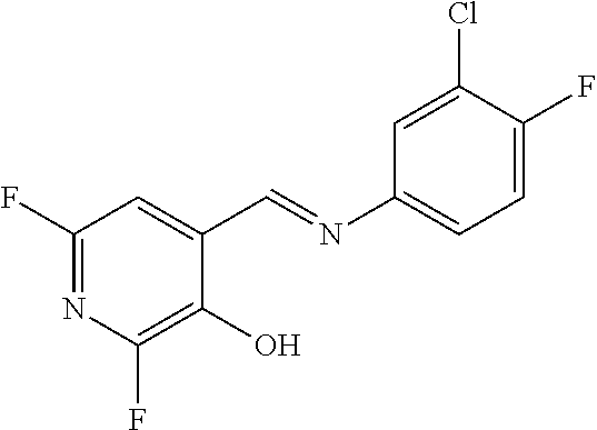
FC1=C(O)C(C=NC2=CC=C(F)C(Cl)=C2)=CC(F)=N1
